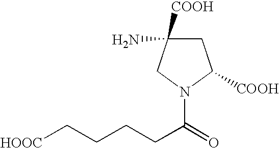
C1C([COOH])(N)CN(C(CCCC[HOOC])=O)C1[COOH]
